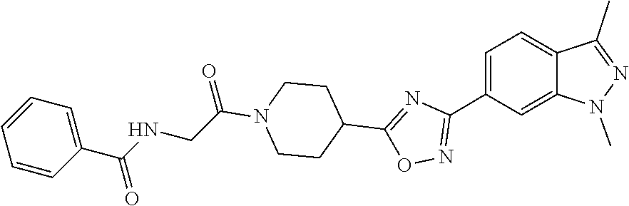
C1(C2CCN(C(CNC(C3=CC=CC=C3)=O)=O)CC2)=NC(C2=CC=C3C(C)=NN(C)C3=C2)=NO1
